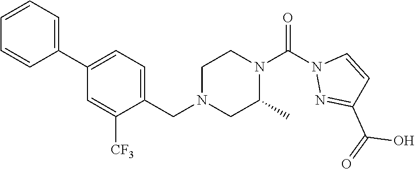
C1=CC=C(C2=CC=C(CN3CC(C)N(C(N4N=C(C(O)=O)C=C4)=O)CC3)C([CF3])=C2)C=C1
